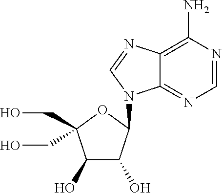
C12=C(N)N=CN=C1N(C1C(O)C(O)C(CO)(CO)O1)C=N2
